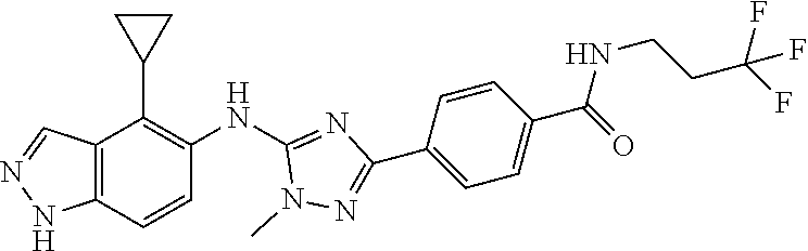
C12=C(C=CC(NC3=NC(C4=CC=C(C(NCCC(F)(F)F)=O)C=C4)=NN3C)=C1C1CC1)NN=C2
